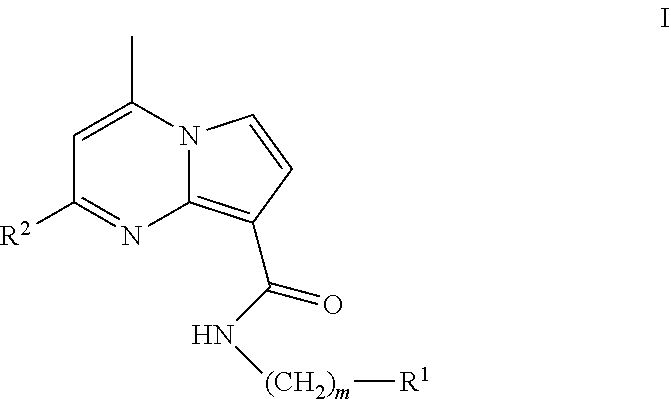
C1=C(C)N2C(=C(C(N[(CH2)m][R1])=O)C=C2)N=C1[R2]
